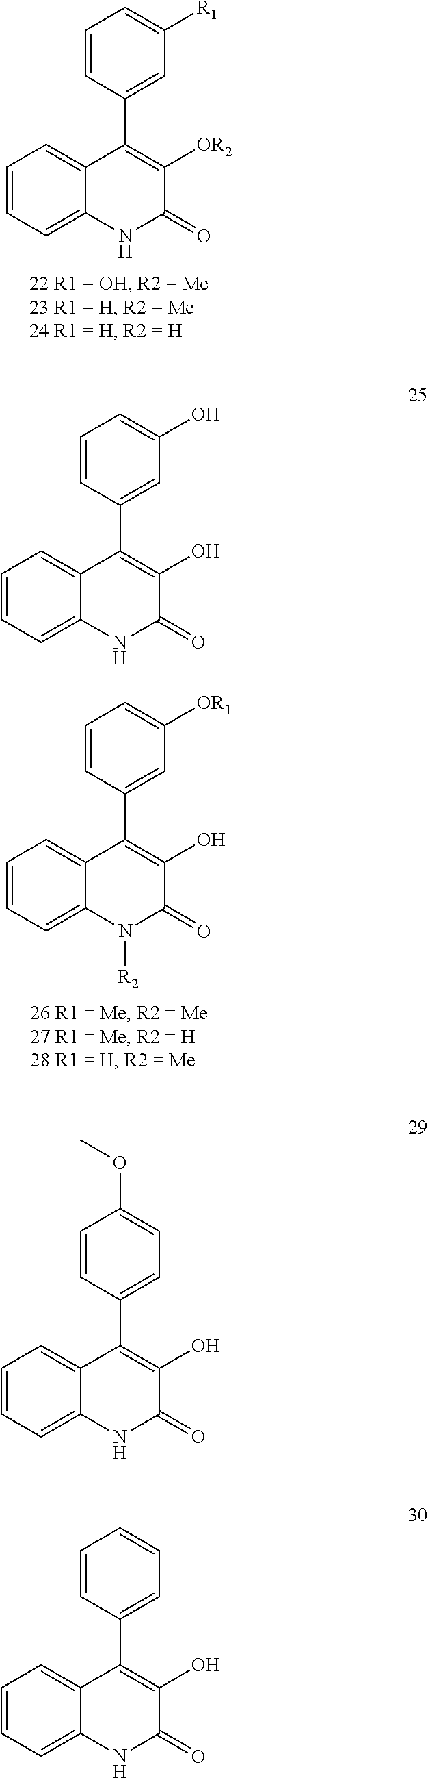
C1=CC(C2=C([OR2])C(=O)NC3=CC=CC=C32)=CC([R1])=C1.C1=CC(C2=C(O)C(=O)NC3=CC=CC=C32)=CC(O)=C1.C1=CC(C2=C(O)C(=O)N([R2])C3=CC=CC=C32)=CC([OR1])=C1.C1=CC(C2=C(O)C(=O)NC3=CC=CC=C32)=CC=C1OC.C1=CC(C2=C(O)C(=O)NC3=CC=CC=C32)=CC=C1
